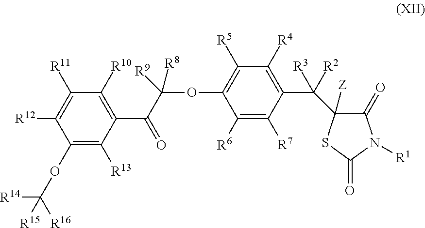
C1([R6])=C([R7])C(C(C2([Z])C(=O)N([R1])C(=O)S2)([R3])[R2])=C([R4])C([R5])=C1OC(C(C1=C([R10])C([R11])=C([R12])C(OC([R14])([R16])[R15])=C1[R13])=O)([R8])[R9]
